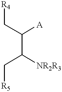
C(C([A])C(C[R5])[NR2R3])[R4]
